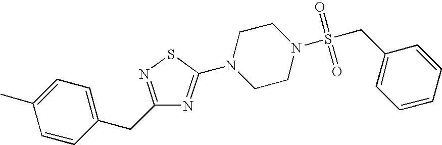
C1=CC(CC2=NSC(N3CCN(S(CC4=CC=CC=C4)(=O)=O)CC3)=N2)=CC=C1C
